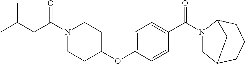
C(C(N1CCC(OC2=CC=C(C(N3CC4CCCC3C4)=O)C=C2)CC1)=O)C(C)C
